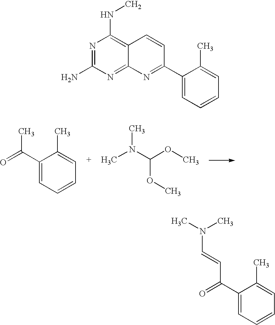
C1(C(=O)C)=CC=CC=C1C.CN(C(OC)OC)C.N1=C(N)N=C2C(=C1NC)C=CC(C1=CC=CC=C1C)=N2.C1(C(=O)C=CN(C)C)=CC=CC=C1C
